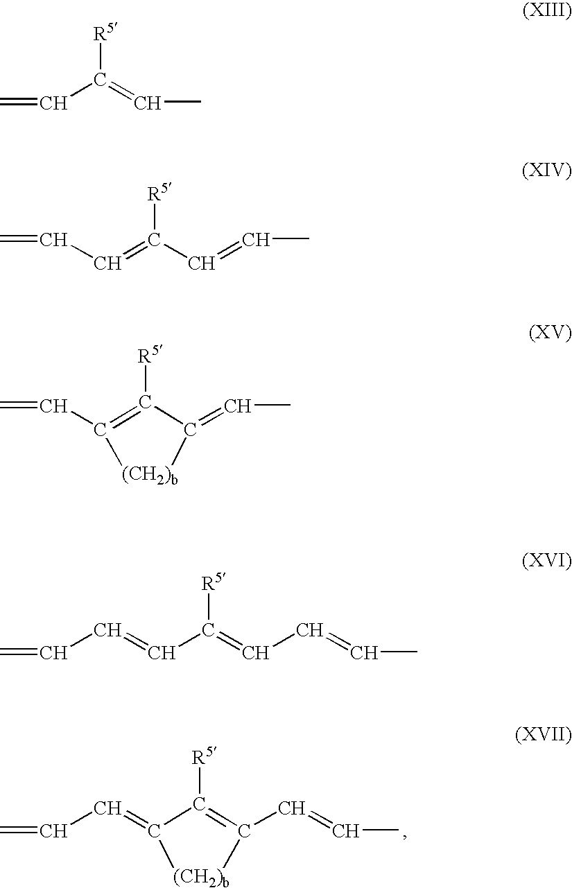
[(CH2)b]1C(C=CC)=C([R5])C1=CC=C.C=CC([R5])=CC.C(=C([R5])C=CC)C=C.[(CH2)b]1C(=CC)C([R5])=C1C=C.C(C([R5])=CC=CC)=CC=C
